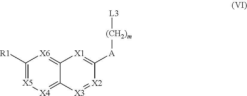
C1([R1])=[X5][X4]=C2C(=[X6]1)[X1]=C([A][(CH2)m][L3])[X2]=[X3]2
